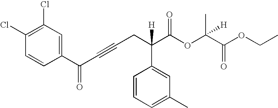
C1=CC=C(C)C=C1C(CC#CC(C1=CC(Cl)=C(Cl)C=C1)=O)(C(OC(C(OCC)=O)(C)[H])=O)[H]
